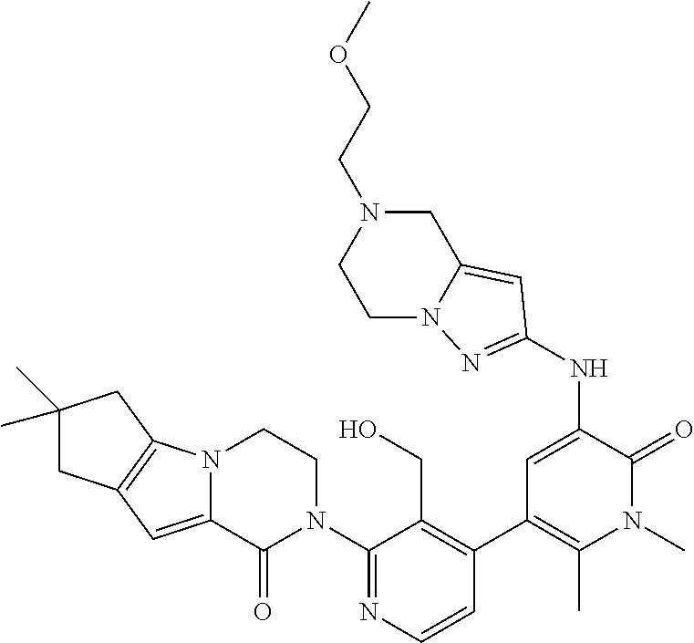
C12=C(N3C(=C1)C(=O)N(C1=NC=CC(C4=C(C)N(C)C(=O)C(NC5=NN6CCN(CCOC)CC6=C5)=C4)=C1CO)CC3)CC(C)(C)C2
